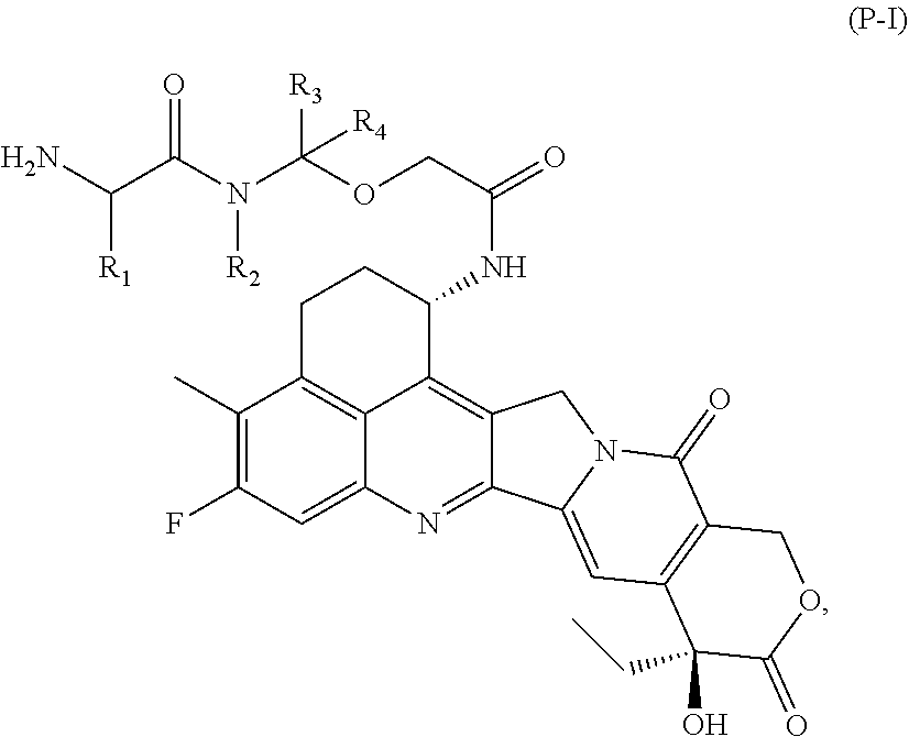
C1(C)=C(F)C=C2C3=C1CCC(NC(=O)COC(N(C(C(N)[R1])=O)[R2])([R3])[R4])C3=C1C(=N2)C2=CC3=C(C(=O)N2C1)COC(=O)C3(O)CC
